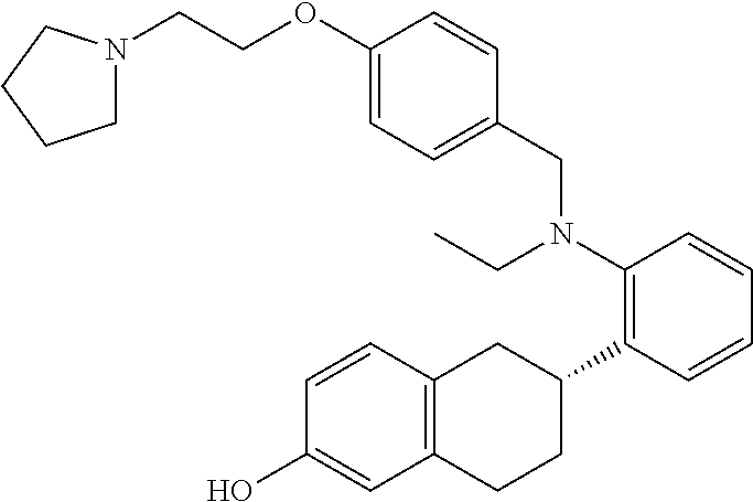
C1(O)=CC2=C(C=C1)CC(C1=C(N(CC)CC3=CC=C(OCCN4CCCC4)C=C3)C=CC=C1)CC2
